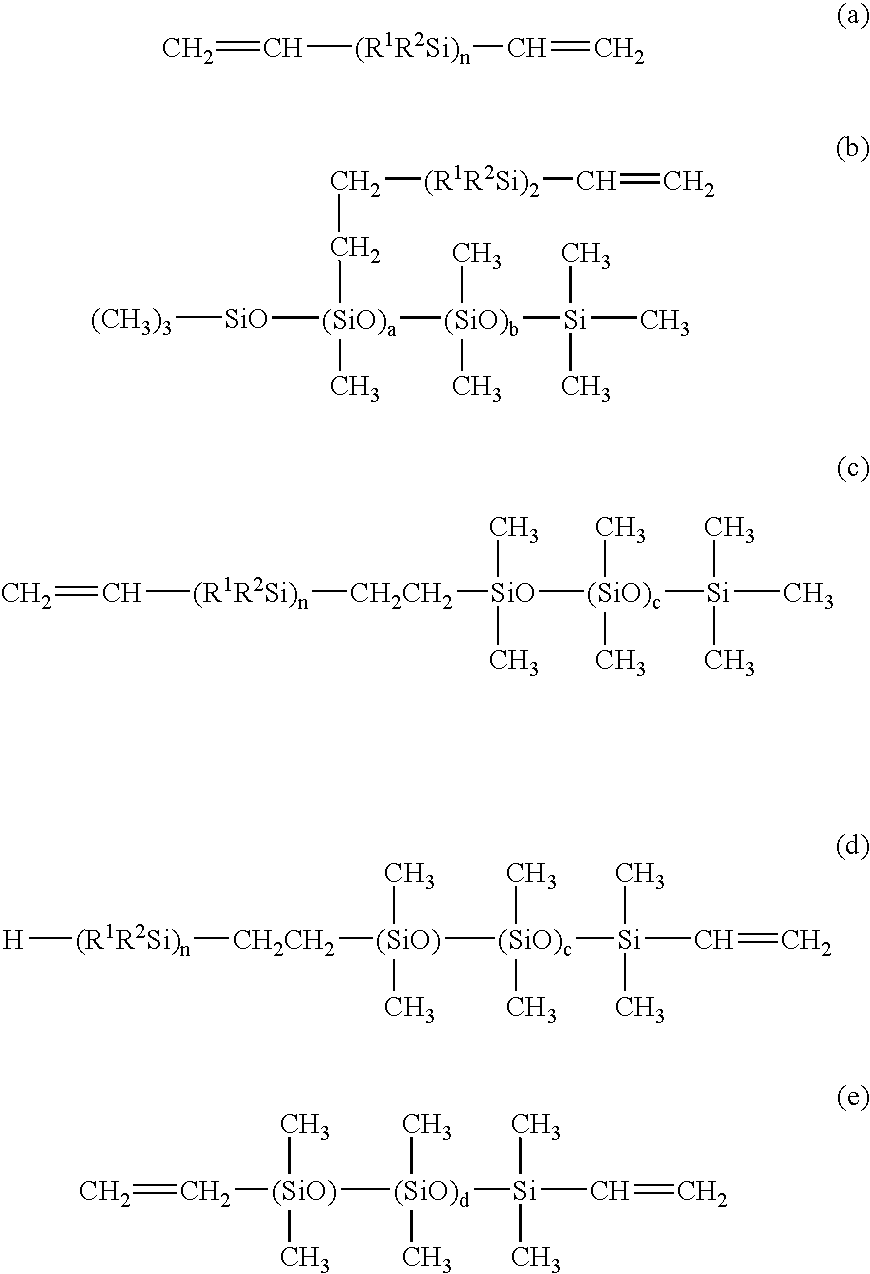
C=C[(R1R2Si)n]C=C.C([(R1R2Si)2]C=C)C[(SiO)a]([SiO][(CH3)3])(C)[(SiO)b](C)(C)[Si](C)(C)C.C=C[(R1R2Si)n][CH2CH2][SiO](C)(C)[(SiO)c]([Si](C)(C)C)(C)C.[H][(R1R2Si)n][CH2CH2][(SiO)](C)(C)[(SiO)c]([Si](C=C)(C)C)(C)C.C=C[(SiO)]([(SiO)d]([Si](C=C)(C)C)(C)C)(C)C
